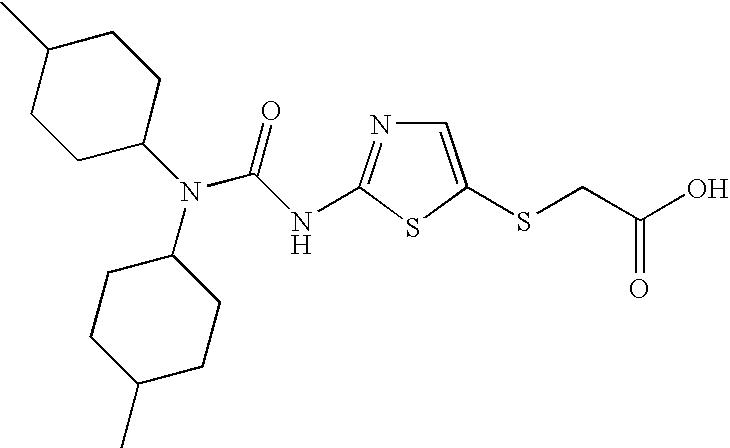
C1=C(SCC(O)=O)SC(NC(N(C2CCC(C)CC2)C2CCC(C)CC2)=O)=N1
